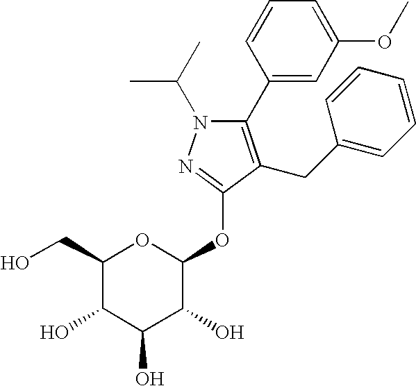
CC(N1C(C2=CC(OC)=CC=C2)=C(CC2=CC=CC=C2)C(OC2OC(CO)C(O)C(O)C2O)=N1)C
